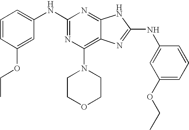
N(C1=NC(N2CCOCC2)=C2C(=N1)NC(NC1=CC(OCC)=CC=C1)=N2)C1=CC=CC(OCC)=C1
